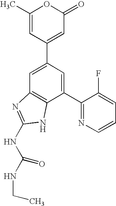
C1=C(C2=CC(=O)OC(C)=C2)C=C(C2=NC=CC=C2F)C2=C1N=C(NC(NCC)=O)N2
